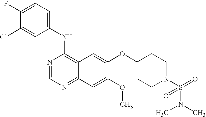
N1=CN=C2C(=C1NC1=CC=C(F)C(Cl)=C1)C=C(OC1CCN(S(=O)(N(C)C)=O)CC1)C(OC)=C2
